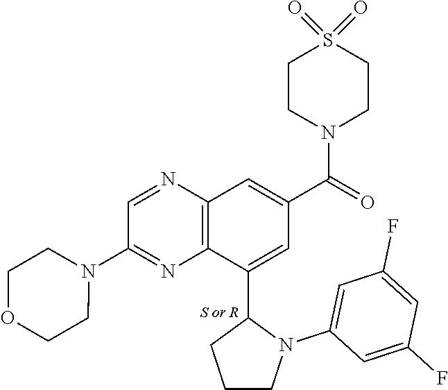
C1=NC2=C(N=C1N1CCOCC1)C(C1CCCN1C1=CC(F)=CC(F)=C1)=CC(C(=O)N1CCS(=O)(=O)CC1)=C2
